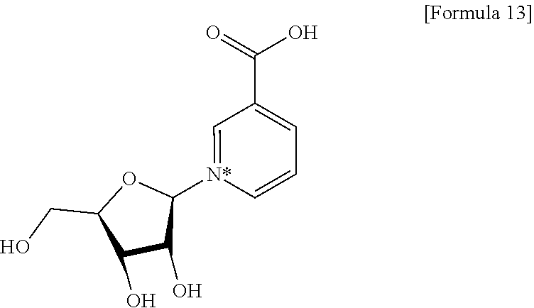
C1(CO)C(O)C(O)C([N*]2=CC(C(O)=O)=CC=C2)O1
